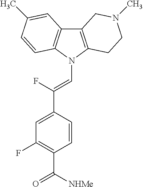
C12=C(N(C=C(C3=CC(F)=C(C(=O)[NHMe])C=C3)F)C3=C1C=C(C)C=C3)CCN(C)C2
